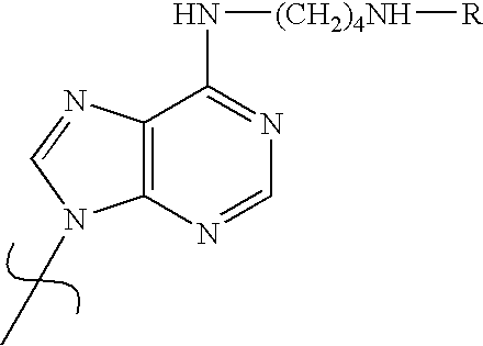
C12=C(N=CN=C1N[(CH2)4NH][R])N(CC)C=N2
